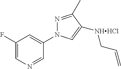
C1(F)=CN=CC(N2N=C(C)C([NHHCl]CC=C)=C2)=C1
